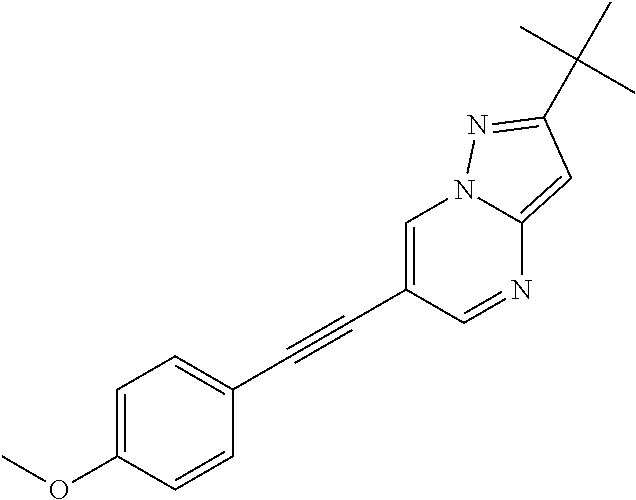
C1=C(C#CC2=CC=C(OC)C=C2)C=NC2=CC(C(C)(C)C)=NN12
